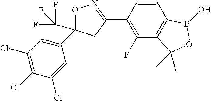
C1(C2=NOC(C3=CC(Cl)=C(Cl)C(Cl)=C3)(C(F)(F)F)C2)=C(F)C2=C(C=C1)B(O)OC2(C)C
